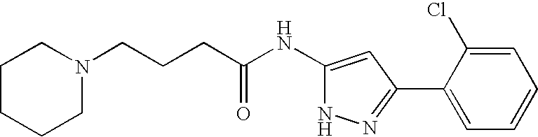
C(CCC(NC1=CC(C2=CC=CC=C2Cl)=NN1)=O)N1CCCCC1
